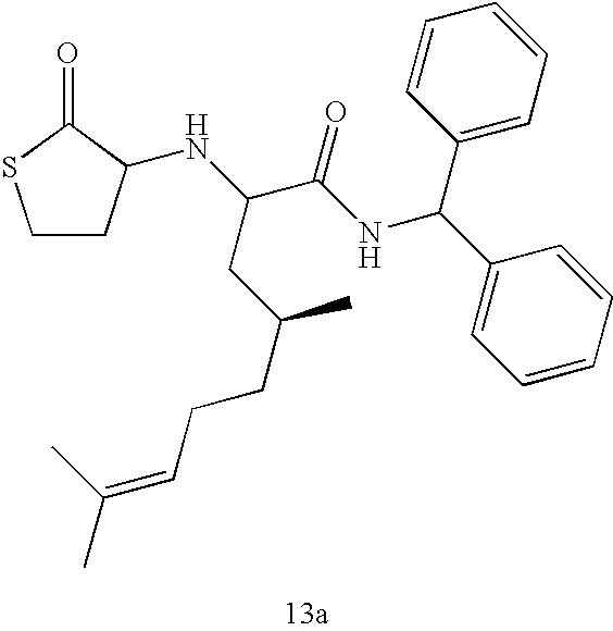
C1CC(NC(C(NC(C2=CC=CC=C2)C2=CC=CC=C2)=O)CC(CCC=C(C)C)C)C(=O)S1
